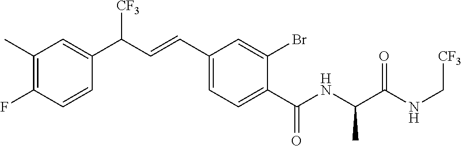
C1(F)=C(C)C=C(C(C=CC2=CC=C(C(NC(C(NC[CF3])=O)C)=O)C(Br)=C2)[CF3])C=C1
